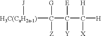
[H3C(CaH2a-1)](C(C(C([H])([H])[X])([E])[Y])([G])[Z])[J]
